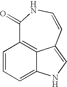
C1=CC=C2C3=C1C(=O)NC=CC3=CN2
